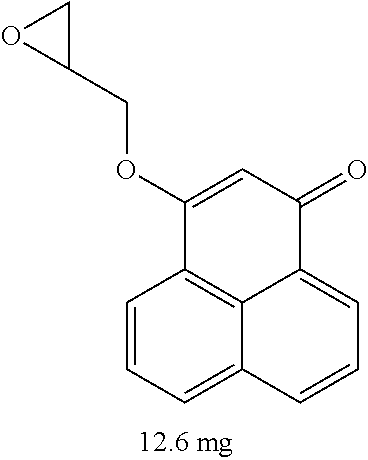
C12=C3C(=CC=CC3=CC=C1)C(=O)C=C2OCC1CO1
